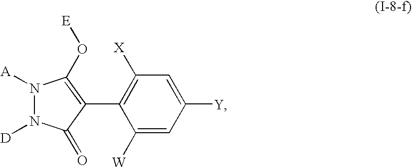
C1([X])=C(C2=C(O[E])N([A])N([D])C2=O)C([W])=CC([Y])=C1
